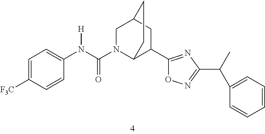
C1=C([F3C])C=CC(N(C(N2C3C(C4=NC(C(C5=CC=CC=C5)C)=NO4)CC(C2)CC3)=O)[H])=C1
